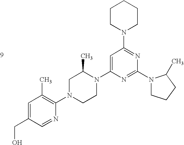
C1=C(CO)C=NC(N2CCN(C3=CC(N4CCCCC4)=NC(N4CCCC4C)=N3)C(C)C2)=C1C
